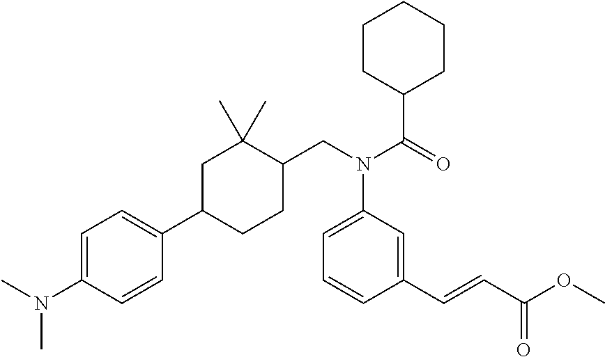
C(N(C(C1CCCCC1)=O)C1=CC=CC(C=CC(=O)OC)=C1)C1CCC(C2=CC=C(N(C)C)C=C2)CC1(C)C
